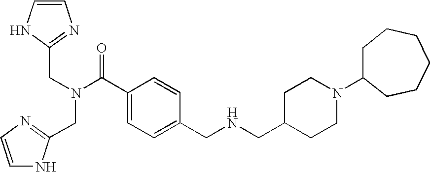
C1=CNC(CN(C(C2=CC=C(CNCC3CCN(C4CCCCCC4)CC3)C=C2)=O)CC2=NC=CN2)=N1
